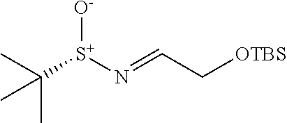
C(=N[S+]([O-])C(C)(C)C)C[OTBS]
